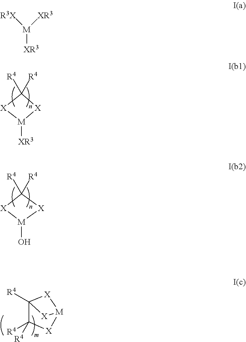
C1([R4])([R4])[X][M]([XR3])[X]1.C1([R4])([R4])[X][M](O)[X]1.C12([R4])C([R4])([R4])[X][M]([X]1)[X]2.[M]([XR3])([R3X])[XR3]
